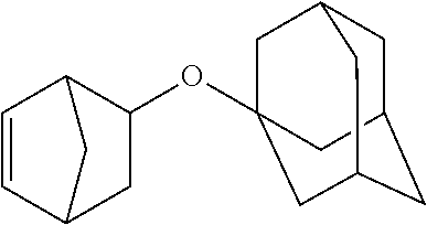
C1=CC2C(OC34CC5CC(CC(C3)C5)C4)CC1C2
